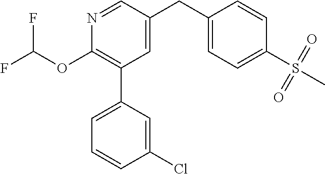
C1(OC(F)F)=C(C2=CC=CC(Cl)=C2)C=C(CC2=CC=C(S(C)(=O)=O)C=C2)C=N1
